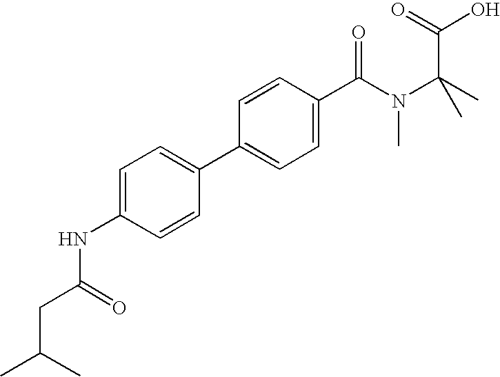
C1=C(NC(CC(C)C)=O)C=CC(C2=CC=C(C(N(C(C)(C)C(=O)O)C)=O)C=C2)=C1
